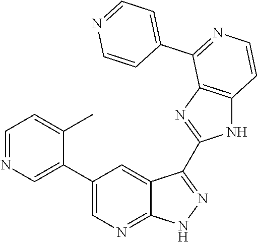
C1=NC=C(C2=CN=C3C(=C2)C(C2=NC4=C(N2)C=CN=C4C2=CC=NC=C2)=NN3)C(C)=C1
